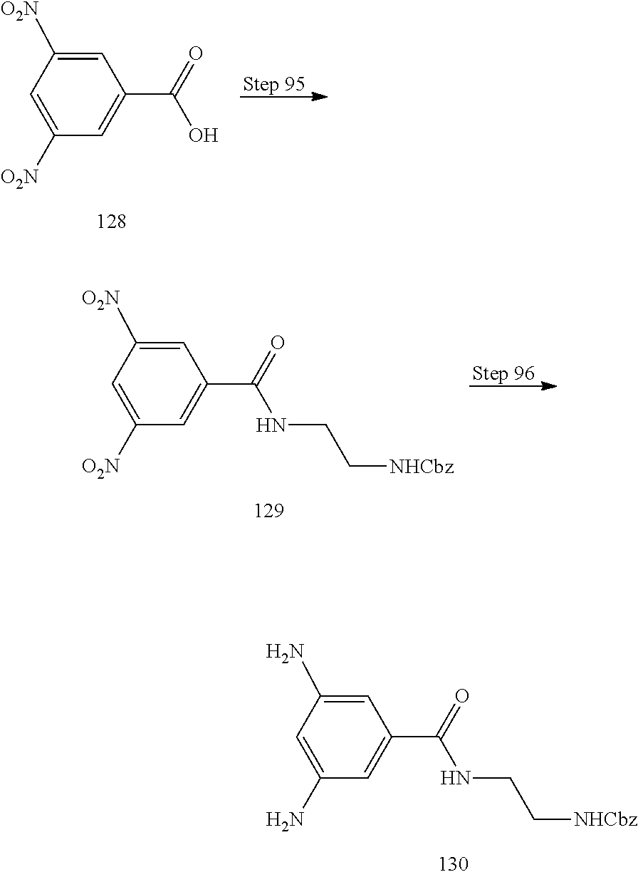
C1=C([O2N])C=C(C(=O)O)C=C1[O2N].C1=C([O2N])C=C(C(=O)NCC[NHCbz])C=C1[O2N].C1=C(N)C=C(C(=O)NCC[NHCbz])C=C1N
